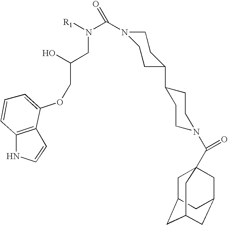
C12=C(C(OCC(CN(C(=O)N3CCC(C4CCN(C(=O)C56CC7CC(CC(C5)C7)C6)CC4)CC3)[R1])O)=CC=C1)C=CN2
